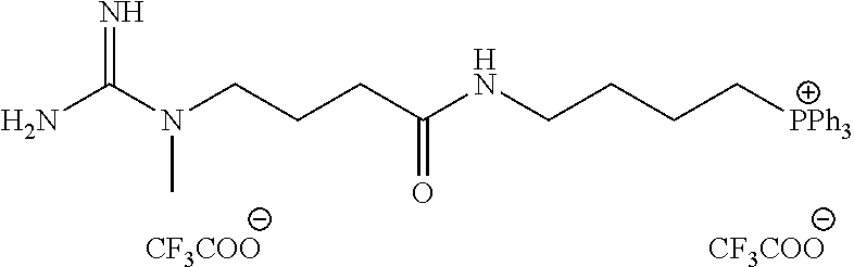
C(N(CCCC(NCCCC[PPh3])=O)C)(N)=N.[CF3COO].[CF3COO]
